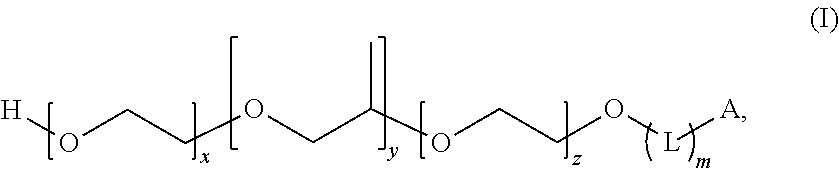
[H]OCCOCC(OCCO[L][A])C
